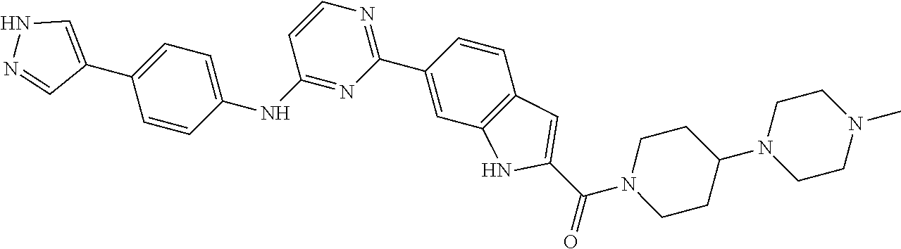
N1N=CC(C2=CC=C(NC3=NC(C4=CC5=C(C=C4)C=C(C(N4CCC(N6CCN(C)CC6)CC4)=O)N5)=NC=C3)C=C2)=C1
